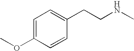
COC1=CC=C(CCNC)C=C1
